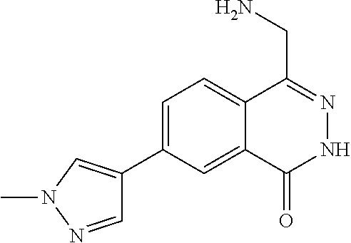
C1=C(C2=CN(C)N=C2)C=C2C(=C1)C(CN)=NNC2=O
